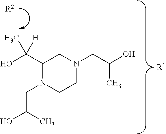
OC(C)CN1CCN(CC(O)C)CC1C(O)([H])C.[R2].[R1]
